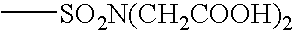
C[SO2N(CH2COOH)2]
